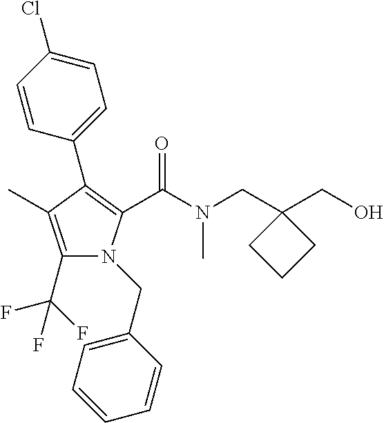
C1(C(F)(F)F)=C(C)C(C2=CC=C(Cl)C=C2)=C(C(N(C)CC2(CO)CCC2)=O)N1CC1=CC=CC=C1
